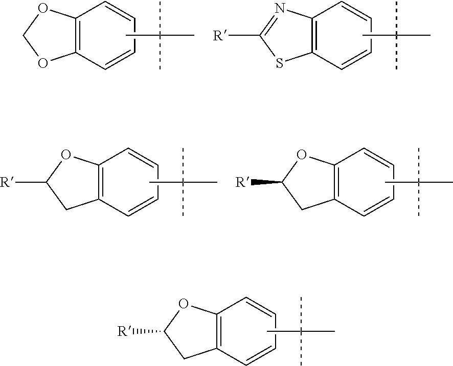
C12=C(C=CC=C1)OCO2.CC(C)(C)C.C12=C(C=CC=C1)SC([R])=N2.CC(C)(C)C.C12=C(C=CC=C1)CC([R])O2.CC(C)(C)C.C12=C(C=CC=C1)CC([R])O2.CC(C)(C)C.C12=C(C=CC=C1)CC([R])O2.CC(C)(C)C
